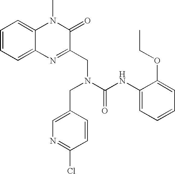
C1=CC=C2C(=C1)N(C)C(=O)C(CN(CC1=CN=C(Cl)C=C1)C(NC1=CC=CC=C1OCC)=O)=N2
